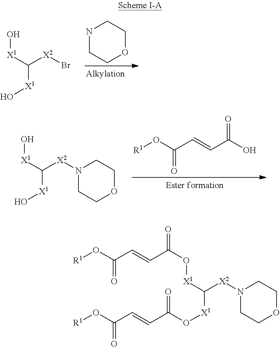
N1CCOCC1.O[X1]C([X1]O)[X2]Br.[R1]OC(C=CC(=O)O)=O.O[X1]C([X1]O)[X2]N1CCOCC1.[R1]OC(C=CC(=O)O[X1]C([X2]N1CCOCC1)[X1]OC(C=CC(O[R1])=O)=O)=O
